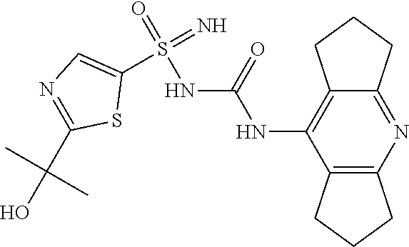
C12=C(C(NC(NS(=O)(=N)C3=CN=C(C(O)(C)C)S3)=O)=C3C(=N1)CCC3)CCC2
